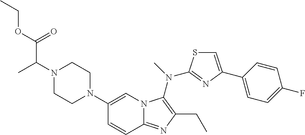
C1(N2CCN(C(C)C(OCC)=O)CC2)=CN2C(=NC(CC)=C2N(C)C2=NC(C3=CC=C(F)C=C3)=CS2)C=C1
